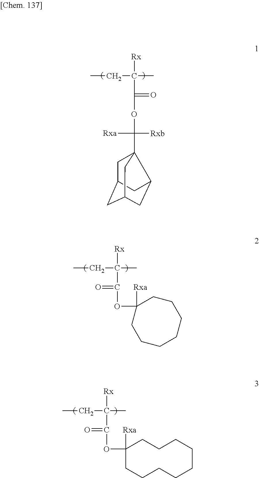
CCC(C)([Rx])C(=O)OC([Rxa])([Rxb])C12CC3CC(CC1C3)C2.CCC(C)([Rx])C(=O)OC1([Rxa])CCCCCCC1.CCC(C)([Rx])C(=O)OC1([Rxa])CCCCCCCCC1
